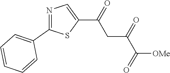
C(=O)(C(CC(C1=CN=C(C2=CC=CC=C2)S1)=O)=O)[OMe]
